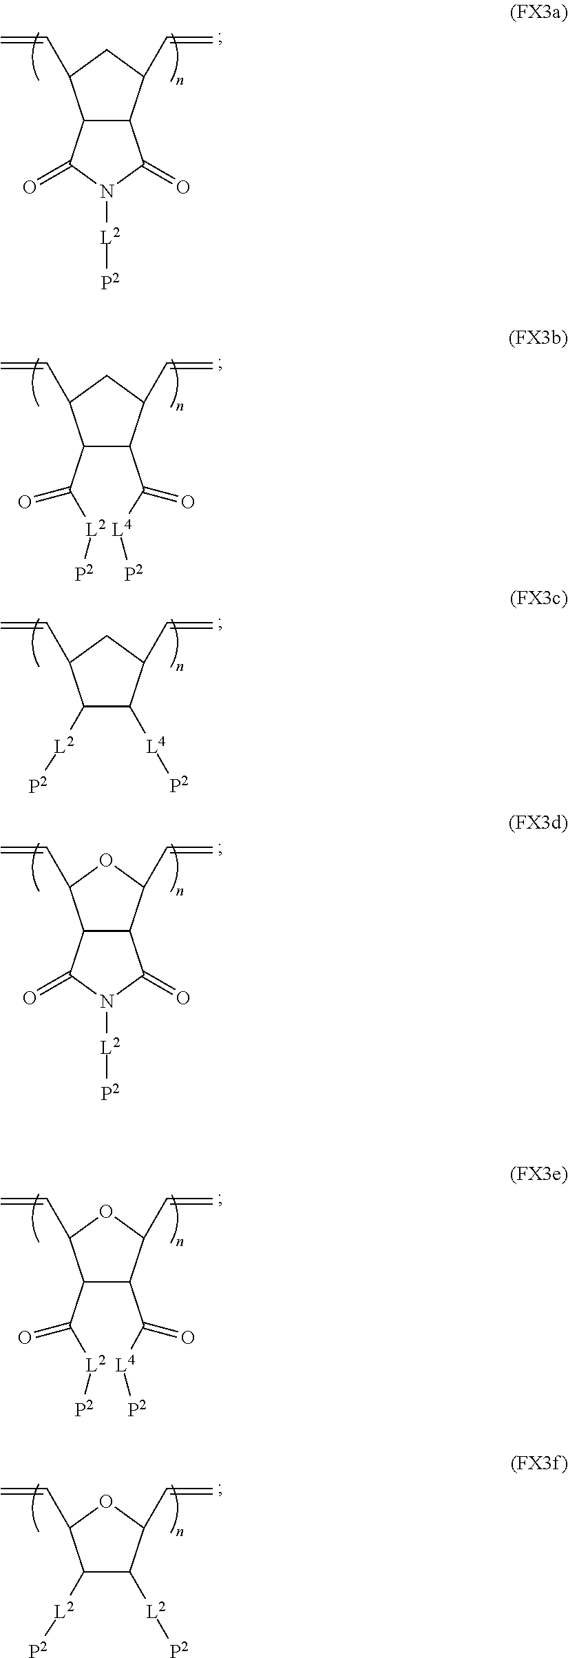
C12C(C(C=C)CC1C=C)C(=O)N([L2][P2])C2=O.C1(C(=O)[L2][P2])C(C(=O)[L4][P2])C(C=C)CC1C=C.C1([L2][P2])C([L4][P2])C(C=C)CC1C=C.C12C(C(C=C)OC1C=C)C(=O)N([L2][P2])C2=O.C1(C(=O)[L2][P2])C(C(=O)[L4][P2])C(C=C)OC1C=C.C1([L2][P2])C([L2][P2])C(C=C)OC1C=C
